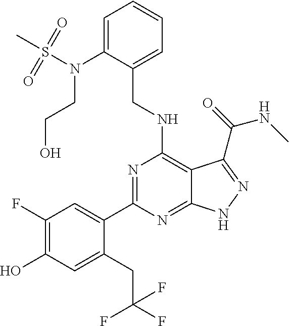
C1(F)=C(O)C=C(CC(F)(F)F)C(C2=NC(NCC3=CC=CC=C3N(CCO)S(C)(=O)=O)=C3C(=N2)NN=C3C(=O)NC)=C1
